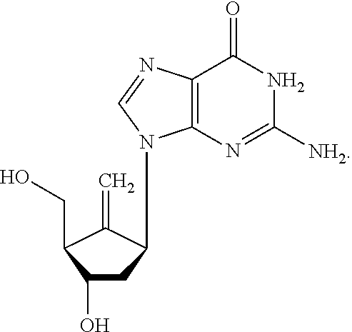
C1(CO)C(=C)C(N2C3=C(N=C2)C(=O)NC([NH2])=N3)CC1O
